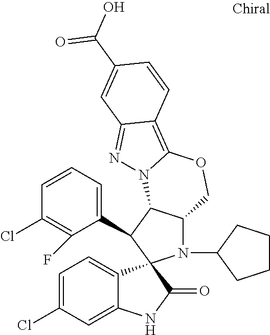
C1=CC=C(C2C3C(N(C4CCCC4)C24C2=CC=C(Cl)C=C2NC4=O)COC2=C4C(=NN32)C=C(C(O)=O)C=C4)C(F)=C1Cl
